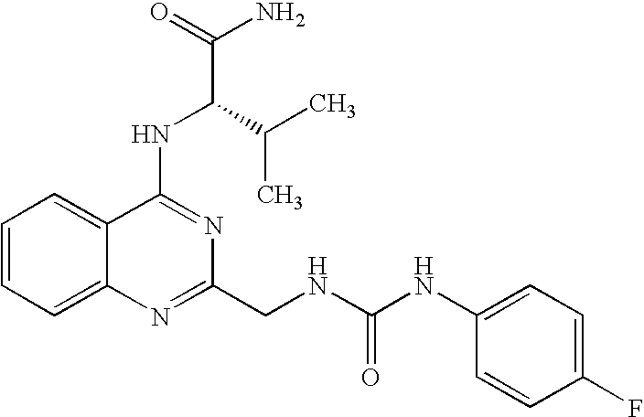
C12=CC=CC=C1N=C(CNC(NC1=CC=C(F)C=C1)=O)N=C2NC(C(N)=O)C(C)C
